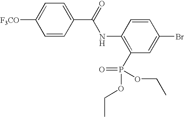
C1=CC(C(NC2=C(P(OCC)(=O)OCC)C=C(Br)C=C2)=O)=CC=C1[F3CO]
